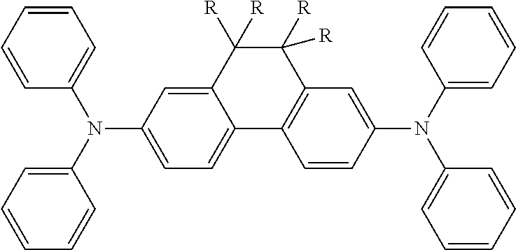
C1=CC=C(N(C2=CC=CC=C2)C2=CC=C3C(=C2)C([R])([R])C([R])([R])C2=C3C=CC(N(C3=CC=CC=C3)C3=CC=CC=C3)=C2)C=C1
